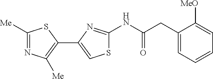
C1([Me])=NC([Me])=C(C2=CSC(NC(=O)CC3=CC=CC=C3[MeO])=N2)S1
